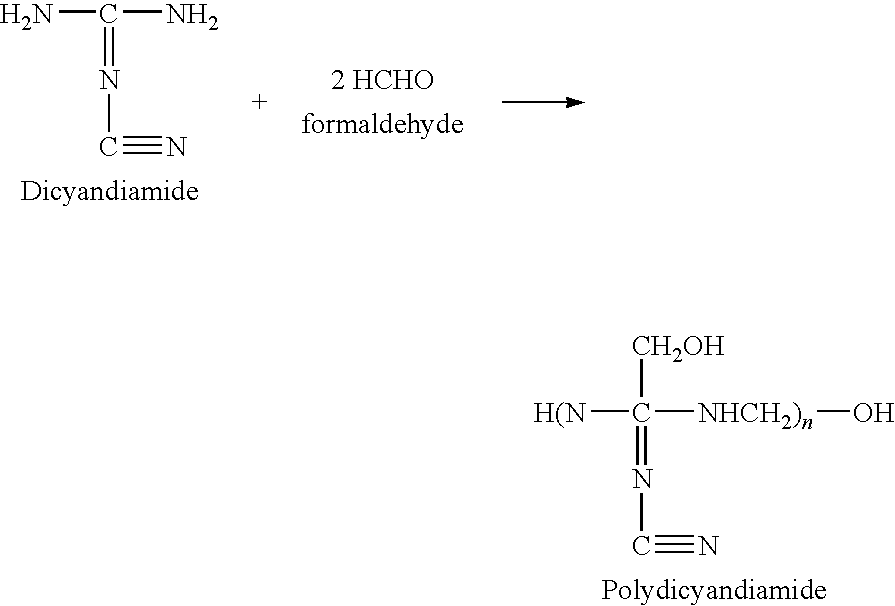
NC(N)=NC#N.[2 HCHO].[H(N]C([NHCH2)n]O)(=NC#N)[CH2OH]
